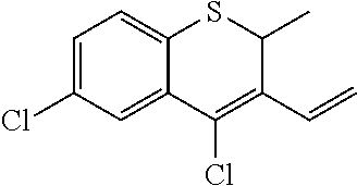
C1=C(Cl)C=C2C(=C1)SC(C)C(C=C)=C2Cl
